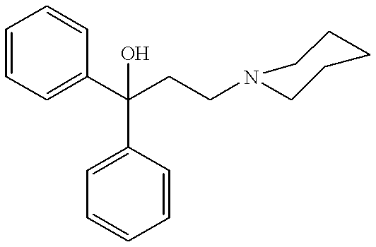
C1=CC=CC=C1C(C1=CC=CC=C1)(O)CCN1CCCCC1
